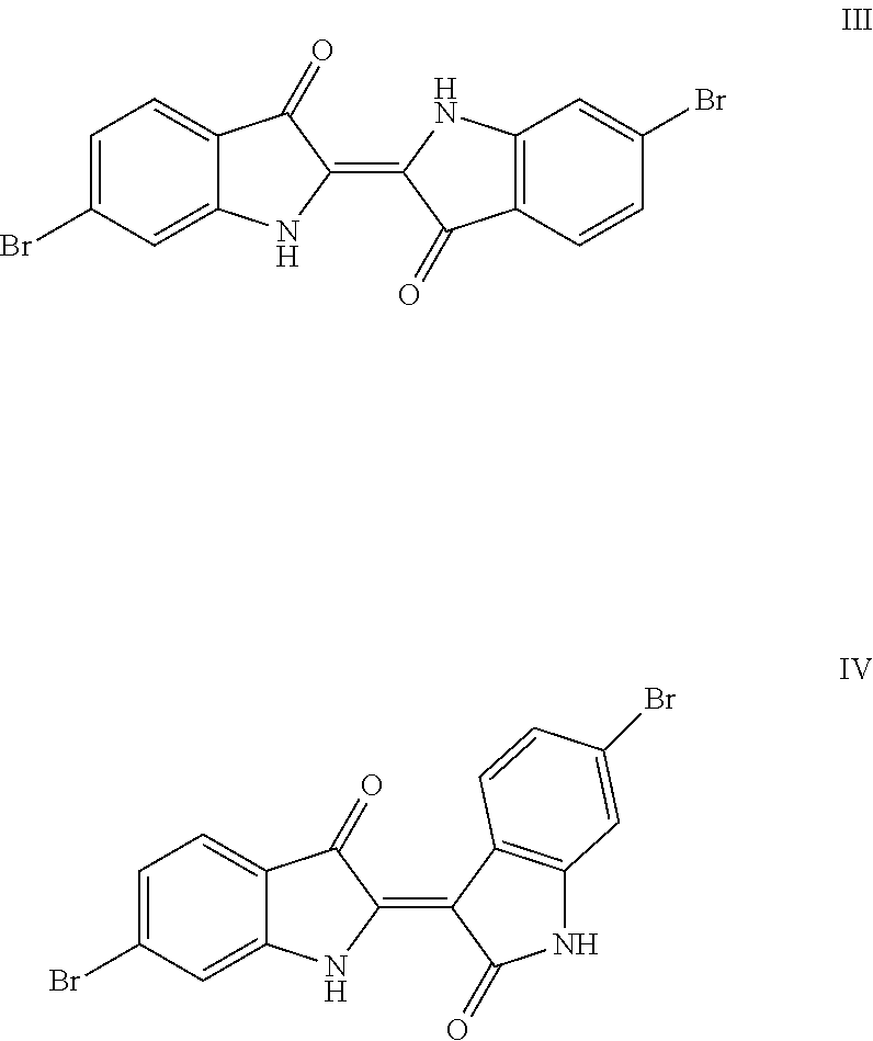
C1=C(Br)C=C2C(=C1)C(=O)C(=C1C(=O)C3=C(N1)C=C(Br)C=C3)N2.C1=C(Br)C=C2C(=C1)C(=O)C(=C1C(=O)NC3=C1C=CC(Br)=C3)N2
